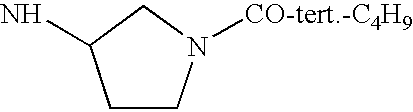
C1CN([CO-tert.-C4H9])CC1N
